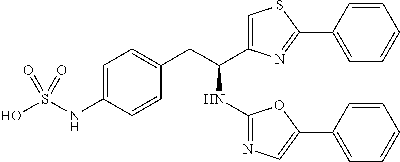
C1=C(NS(O)(=O)=O)C=CC(CC(C2=CSC(C3=CC=CC=C3)=N2)NC2=NC=C(C3=CC=CC=C3)O2)=C1
